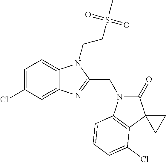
C1=C(Cl)C=C2C(=C1)N(CCS(C)(=O)=O)C(CN1C(=O)C3(C4=C1C=CC=C4Cl)CC3)=N2
